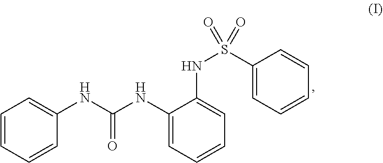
C1=CC=CC(NC(NC2=CC=CC=C2NS(C2=CC=CC=C2)(=O)=O)=O)=C1
